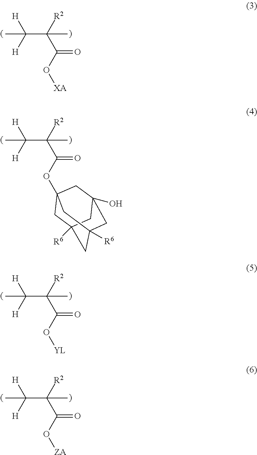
CC([H])([H])C(C(O[XA])=O)([R2])C.CC([H])([H])C(C(O[YL])=O)([R2])C.CC([H])([H])C(C(O[ZA])=O)([R2])C.CC([H])([H])C(C(OC12CC3([R6])CC([R6])(CC(O)(C1)C3)C2)=O)([R2])C
